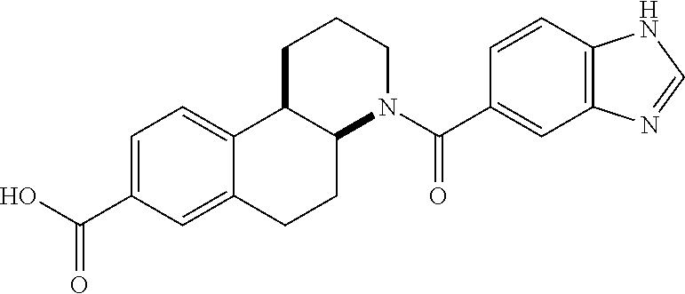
C12C(CCCN1C(C1=CC3=C(C=C1)NC=N3)=O)C1=CC=C(C(=O)O)C=C1CC2
